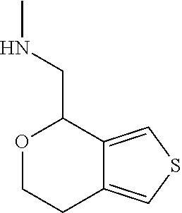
O1CCC2=CSC=C2C1CNC
